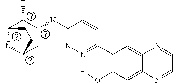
N1=C(N(C)C2CC3NC(C2F)CC3)C=CC(C2=C(O[H])C=C3C(=C2)N=CC=N3)=N1
